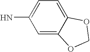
C1=C2C(=CC=C1N)OCO2
